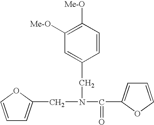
C1([Me-O])=C([Me-O])C=CC(CN(C(=O)C2=CC=CO2)CC2=CC=CO2)=C1
